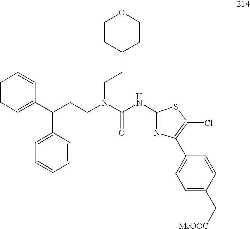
C1=CC=CC(C(CCN(C(NC2=NC(C3=CC=C(C[MeOOC])C=C3)=C(Cl)S2)=O)CCC2CCOCC2)C2=CC=CC=C2)=C1
